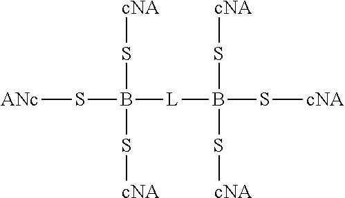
[L](B(S[cNA])(S[cNA])S[cNA])B(S[ANc])(S[cNA])S[cNA]
